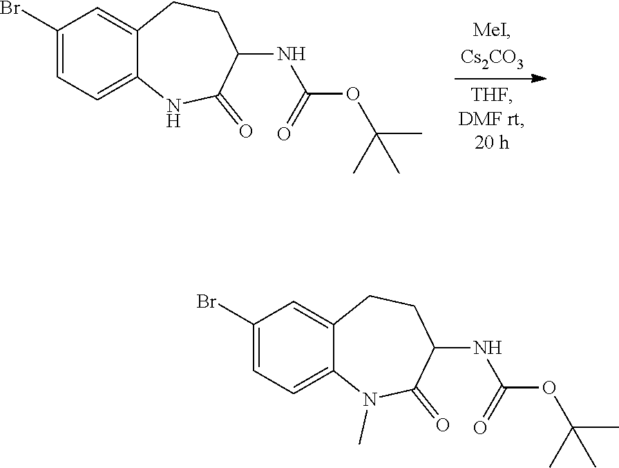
C1(Br)=CC=C2C(=C1)CCC(NC(OC(C)(C)C)=O)C(=O)N2.C1(Br)=CC=C2C(=C1)CCC(NC(OC(C)(C)C)=O)C(=O)N2C
